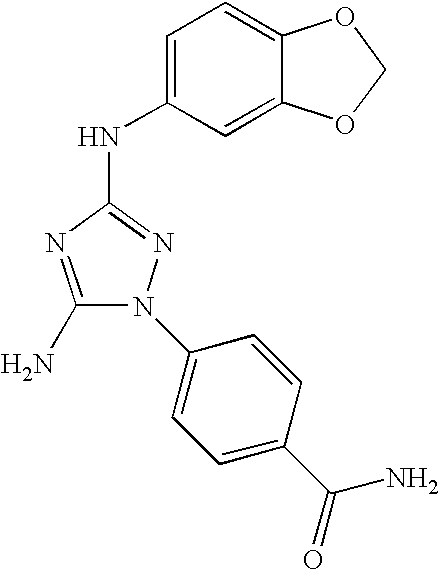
C1(N)=NC(NC2=CC=C3C(=C2)OCO3)=NN1C1=CC=C(C(=O)N)C=C1
